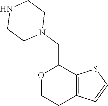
C12=C(SC=C1)C(CN1CCNCC1)OCC2
